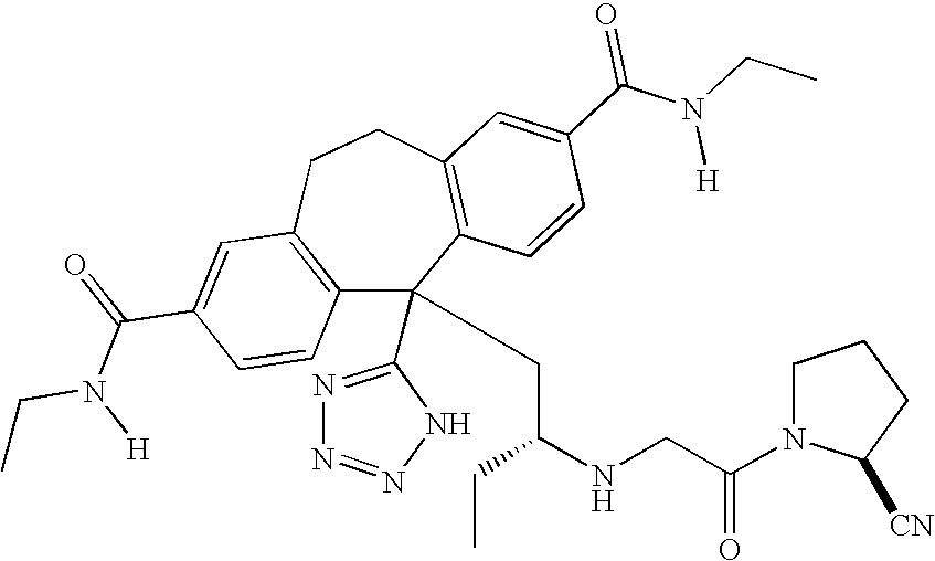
C1(C(=O)N(CC)[H])=CC2=C(C=C1)C(C1=NN=NN1)(CC(NCC(N1C([CN])CCC1)=O)CC)C1=C(CC2)C=C(C(N(CC)[H])=O)C=C1
